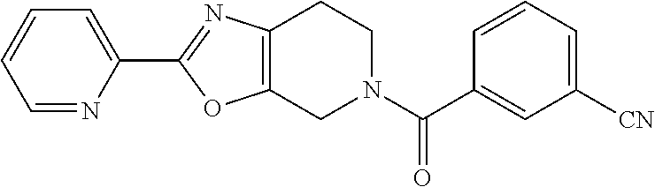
C1=NC(C2=NC3=C(O2)CN(C(=O)C2=CC([CN])=CC=C2)CC3)=CC=C1
